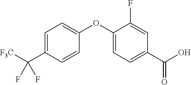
C1=C(C([F3C])(F)F)C=CC(OC2=CC=C(C(O)=O)C=C2F)=C1
